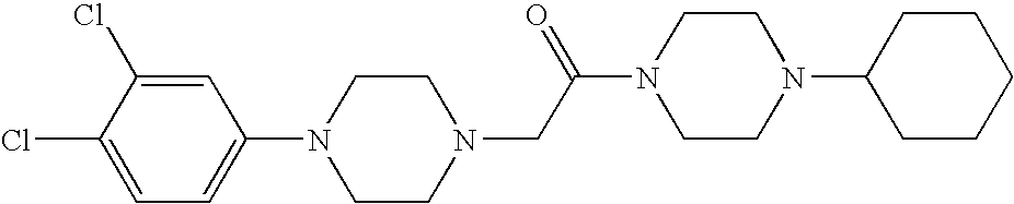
C1=C(Cl)C(Cl)=CC=C1N1CCN(CC(N2CCN(C3CCCCC3)CC2)=O)CC1
